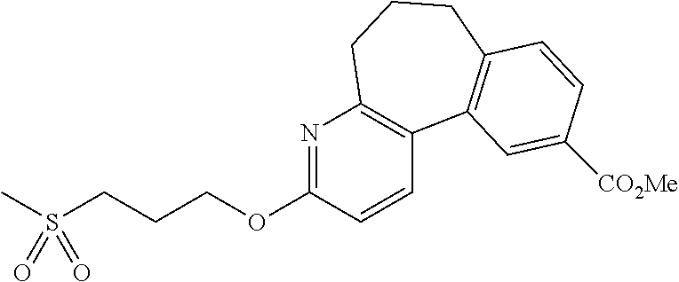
C1(OCCCS(C)(=O)=O)=NC2=C(C=C1)C1=C(CCC2)C=CC([CO2Me])=C1
